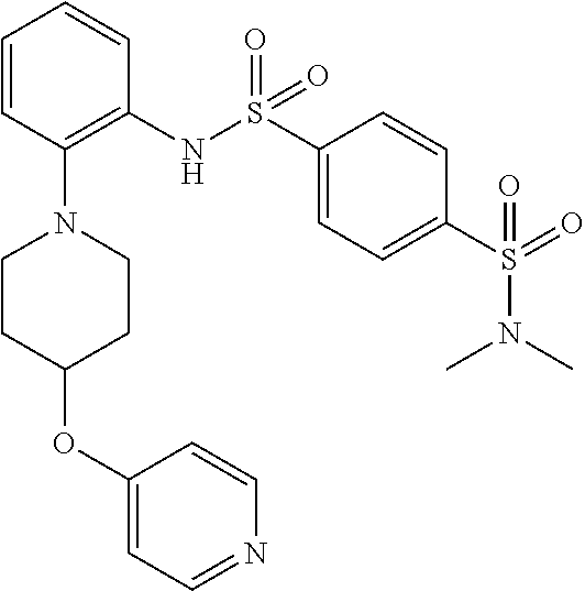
C1=CC(N2CCC(OC3=CC=NC=C3)CC2)=C(NS(C2=CC=C(S(=O)(N(C)C)=O)C=C2)(=O)=O)C=C1
